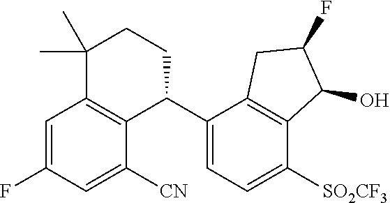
C1=C(F)C=C([CN])C2=C1C(C)(C)CCC2C1=CC=C([SO2CF3])C2=C1CC(F)C2O
